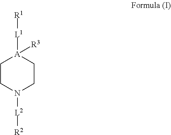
C1CN([L2][R2])CC[A]1([L1][R1])[R3]
